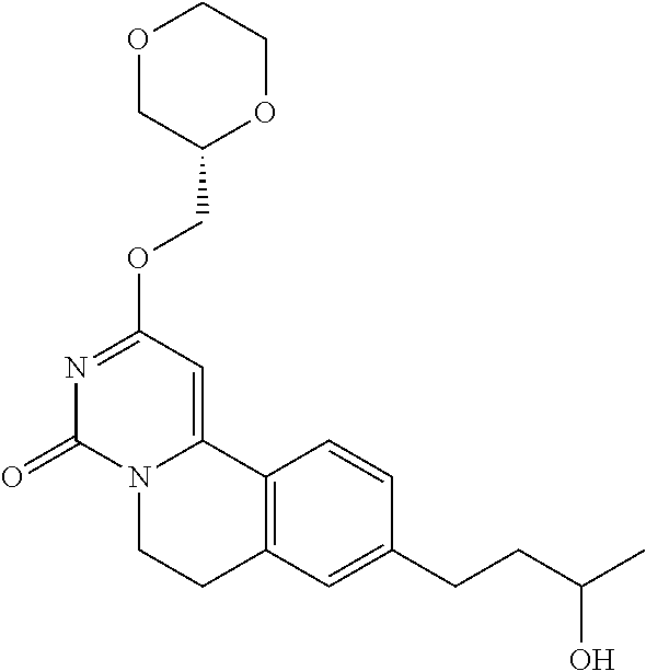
O1CC(COC2=NC(=O)N3C(=C2)C2=C(CC3)C=C(CCC(C)O)C=C2)OCC1
